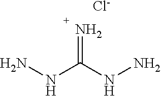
NNC(NN)=N.[Cl-]
